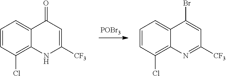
C1=CC(Cl)=C2C(=C1)C(=O)C=C([CF3])N2.[POBr3].C1=CC(Cl)=C2C(=C1)C(Br)=CC([CF3])=N2
